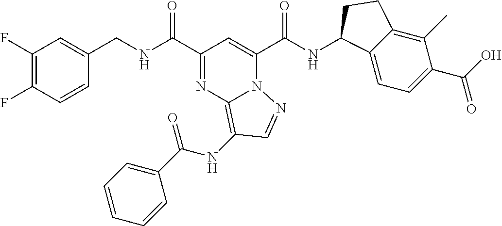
C1(F)=C(F)C=CC(CNC(C2=NC3=C(NC(C4=CC=CC=C4)=O)C=NN3C(C(NC3C4=CC=C(C(=O)O)C(C)=C4CC3)=O)=C2)=O)=C1
